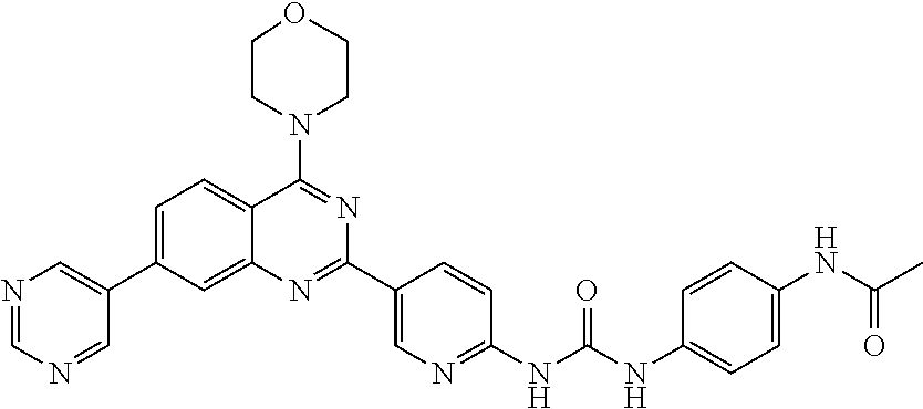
N1=CN=CC(C2=CC=C3C(=C2)N=C(C2=CN=C(NC(NC4=CC=C(NC(C)=O)C=C4)=O)C=C2)N=C3N2CCOCC2)=C1
